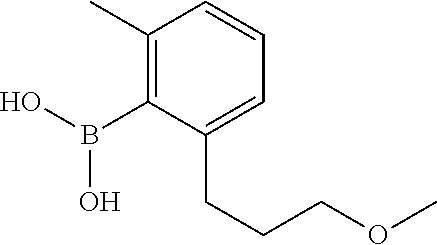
C1(C)=C(B(O)O)C(CCCOC)=CC=C1
